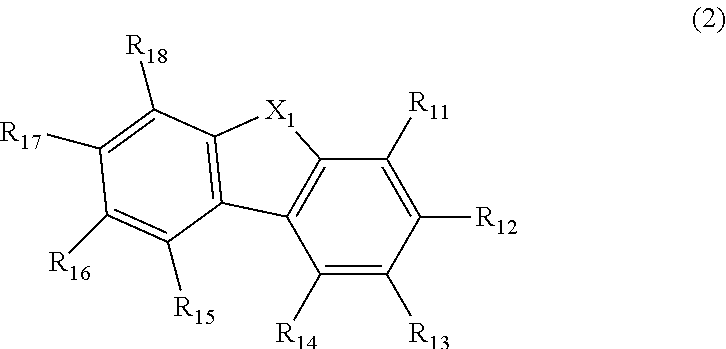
C1([R14])=C([R13])C([R12])=C([R11])C2=C1C1=C([X1]2)C([R18])=C([R17])C([R16])=C1[R15]
